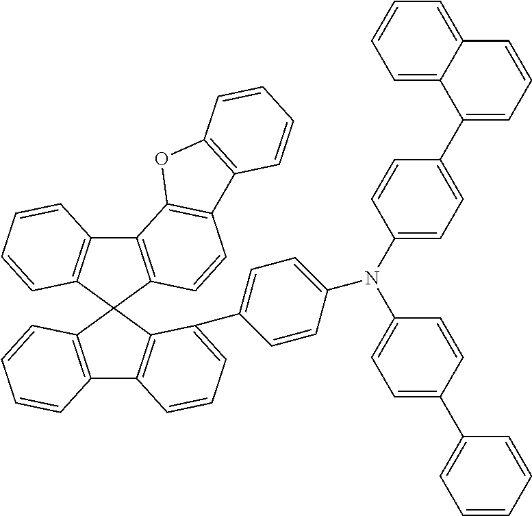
C12=C(C3(C4=C1C=CC=C4)C1=C(C4=C3C(C3=CC=C(N(C5=CC=C(C6=CC=CC7=CC=CC=C67)C=C5)C5=CC=C(C6=CC=CC=C6)C=C5)C=C3)=CC=C4)C=CC=C1)C=CC1=C2OC2=C1C=CC=C2
